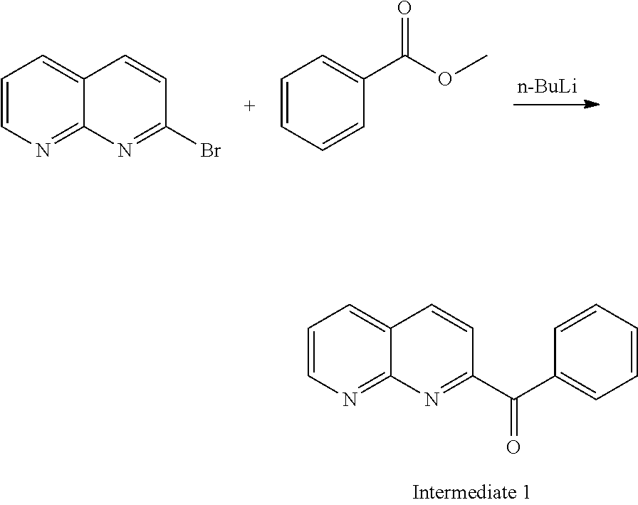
C1=CN=C2C(=C1)C=CC(Br)=N2.C1=CC=CC(C(OC)=O)=C1.[n-BuLi].C1=CN=C2C(=C1)C=CC(C(C1=CC=CC=C1)=O)=N2
